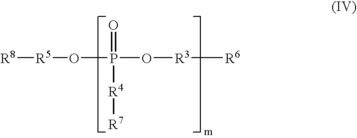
[R8][R5]OP(O[R3][R6])(=O)[R4][R7]
